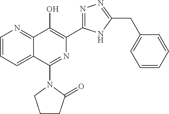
C1=CC=C2C(=N1)C(O)=C(C1=NN=C(CC3=CC=CC=C3)N1)N=C2N1CCCC1=O
